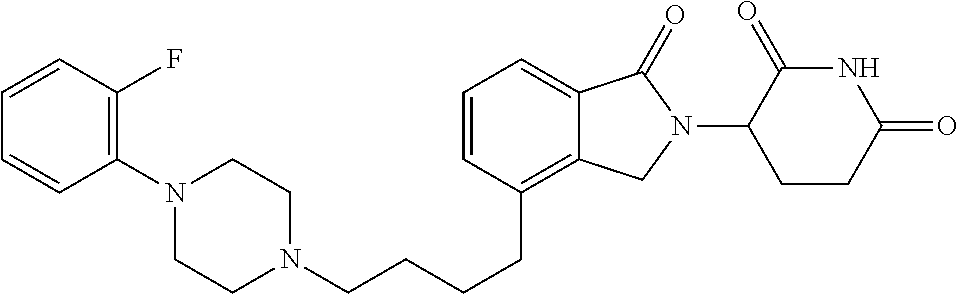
C(CCC1=C2C(=CC=C1)C(=O)N(C1C(=O)NC(=O)CC1)C2)CN1CCN(C2=C(F)C=CC=C2)CC1
